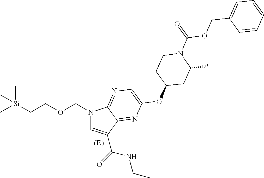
C[Si](CCOCN1C=C(C(=O)NCC)C2=NC(OC3CC(C)N(C(OCC4=CC=CC=C4)=O)CC3)=CN=C12)(C)C
